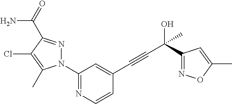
N1(C2=NC=CC(C#CC(C3=NOC(C)=C3)(C)O)=C2)N=C(C(=O)N)C(Cl)=C1C
